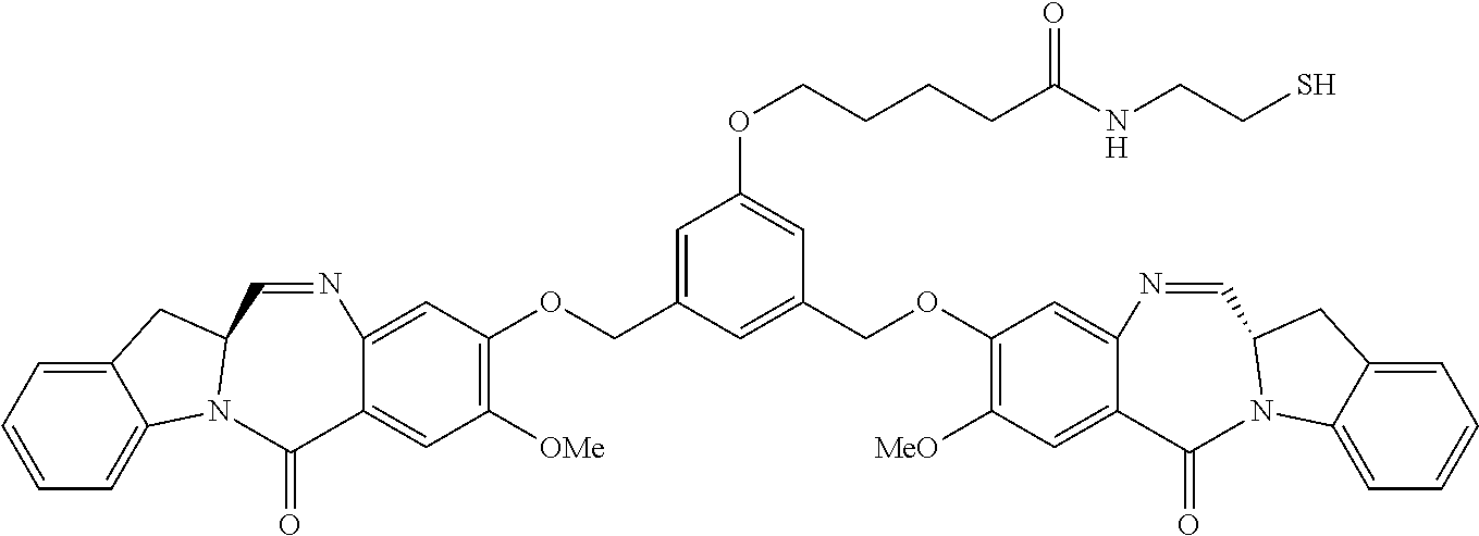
C12=CC=CC=C1N1C(C2)C=NC2=CC(OCC3=CC(OCCCCC(NCCS)=O)=CC(COC4=C([MeO])C=C5C(=C4)N=CC4N(C6=CC=CC=C6C4)C5=O)=C3)=C([OMe])C=C2C1=O
